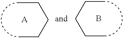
CCCCC.CCCCC.B.[A]
